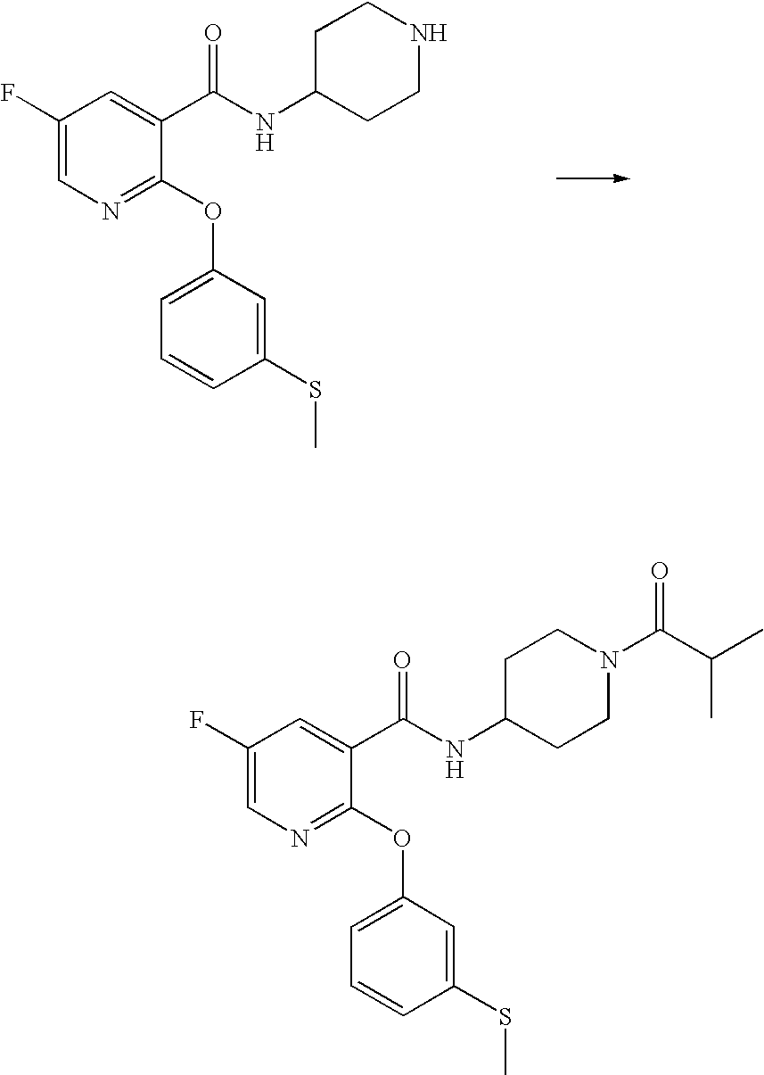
C1(F)=CN=C(OC2=CC=CC(SC)=C2)C(C(NC2CCNCC2)=O)=C1.C1(F)=CN=C(OC2=CC=CC(SC)=C2)C(C(NC2CCN(C(C(C)C)=O)CC2)=O)=C1
